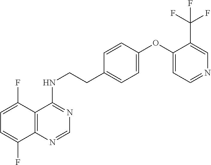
C1=C(F)C2=C(C(F)=C1)N=CN=C2NCCC1=CC=C(OC2=CC=NC=C2C(F)(F)F)C=C1
